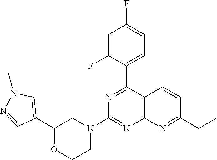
C1(C2=NC(N3CCOC(C4=CN(C)N=C4)C3)=NC3=C2C=CC(CC)=N3)=CC=C(F)C=C1F
